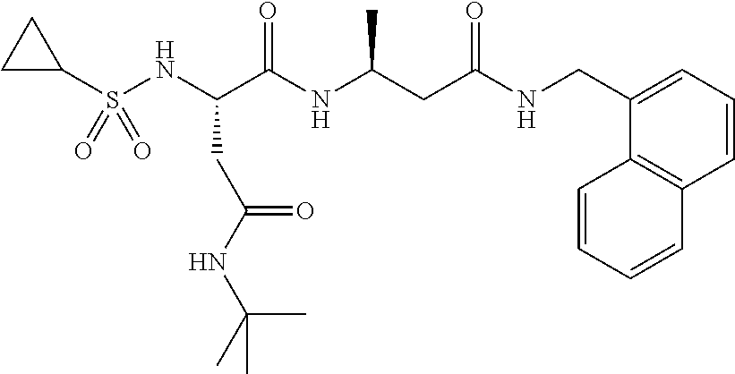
N(C(C(NC(CC(NCC1=CC=CC2=C1C=CC=C2)=O)C)=O)CC(NC(C)(C)C)=O)S(C1CC1)(=O)=O
